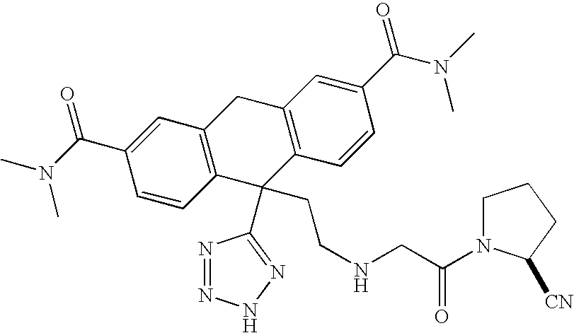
N1=NNN=C1C1(CCNCC(=O)N2CCCC2[CN])C2=C(CC3=C1C=CC(C(N(C)C)=O)=C3)C=C(C(N(C)C)=O)C=C2
